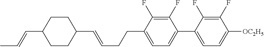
C1CC(C=CC)CCC1C=CCCC1=CC=C(C2=CC=C([OC2H5])C(F)=C2F)C(F)=C1F
